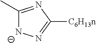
C1(C)=NC([C6H13n])=N[N-]1
